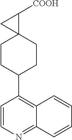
C1=CC(C2CCC3(CC2)C([COOH])C3)=C2C(=N1)C=CC=C2
